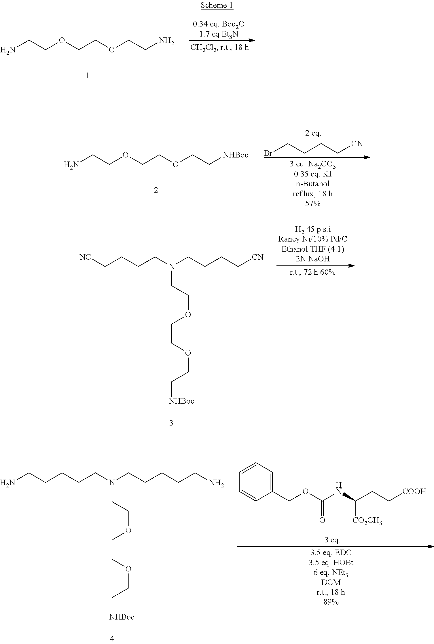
NCCOCCOCCN.NCCOCCOCC[NHBoc].BrCCCC[CN].[NC]CCCCN(CCCC[CN])CCOCCOCC[NHBoc].C1=CC=CC(COC(NC(CC[COOH])[CO2CH3])=O)=C1.C(CCCCN(CCCCCN)CCOCCOCC[NHBoc])N
